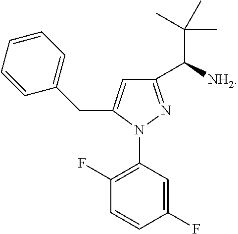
C1(F)=C(N2N=C(C([NH2])C(C)(C)C)C=C2CC2=CC=CC=C2)C=C(F)C=C1
